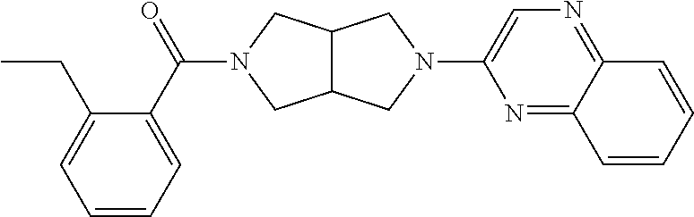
C12C(CN(C3=CN=C4C(=N3)C=CC=C4)C1)CN(C(=O)C1=CC=CC=C1CC)C2
